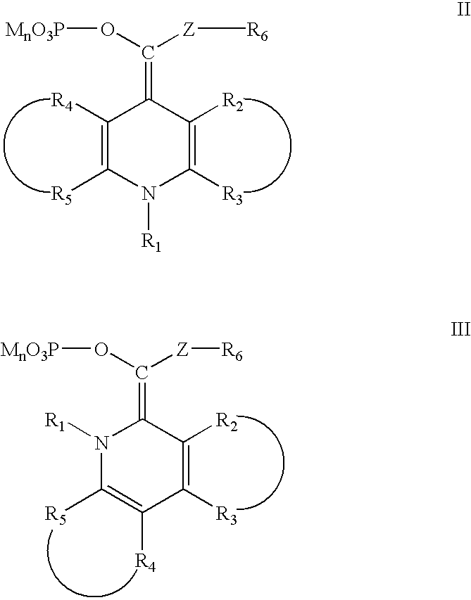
C1([R4])=C([R5])N([R1])C([R3])=C([R2])C1=C([Z][R6])O[MnO3P].N1([R1])C([R5])=C([R4])C([R3])=C([R2])C1=C([Z][R6])O[MnO3P]
